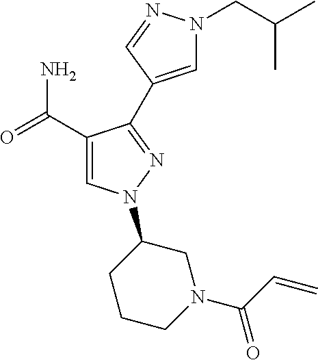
C1(C(=O)N)=CN(C2CCCN(C(C=C)=O)C2)N=C1C1=CN(CC(C)C)N=C1
